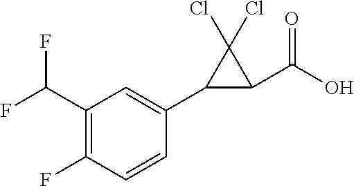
C1(F)=C(C(F)F)C=C(C2C(C(O)=O)C2(Cl)Cl)C=C1
